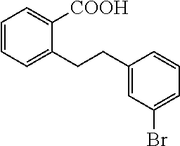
C1=CC=C(CCC2=CC(Br)=CC=C2)C([COOH])=C1
